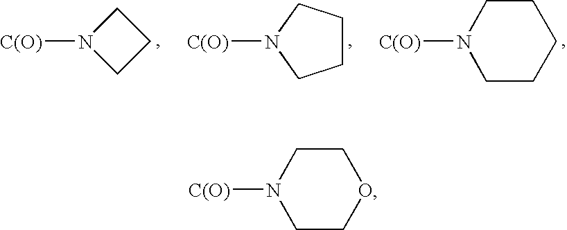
N1([C(O)])CCC1.N1([C(O)])CCCC1.N1([C(O)])CCCCC1.N1([C(O)])CCOCC1
